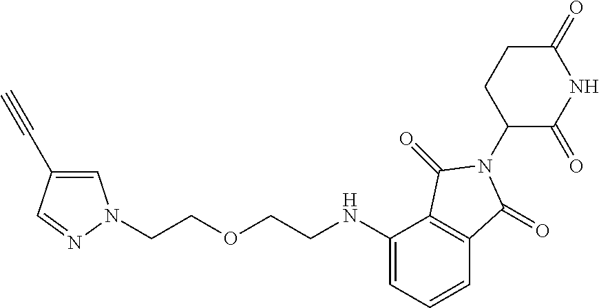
C1(=O)CCC(N2C(=O)C3=C(C(NCCOCCN4C=C(C#C)C=N4)=CC=C3)C2=O)C(=O)N1
